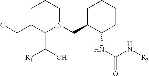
C1C(C[G])C(C(O)[R1])N(CC2C(NC(N[R3])=O)CCCC2)CC1
